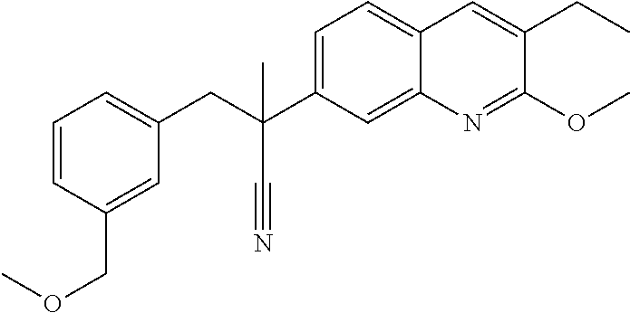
C1=CC(COC)=CC(CC(C)(C2=CC=C3C(=C2)N=C(OC)C(CC)=C3)C#N)=C1
